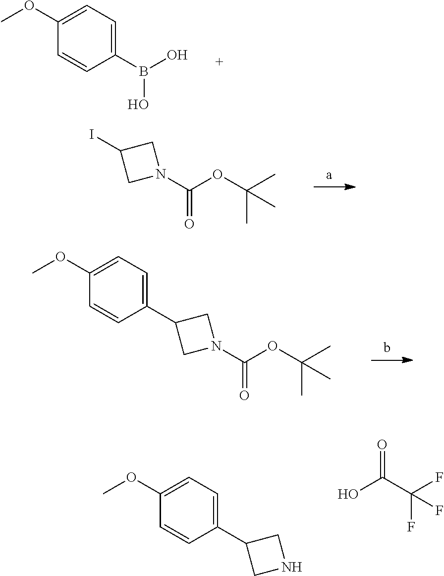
COC1=CC=C(B(O)O)C=C1.N1(C(OC(C)(C)C)=O)CC(I)C1.N1(C(OC(C)(C)C)=O)CC(C2=CC=C(OC)C=C2)C1.N1CC(C2=CC=C(OC)C=C2)C1.FC(C(O)=O)(F)F
